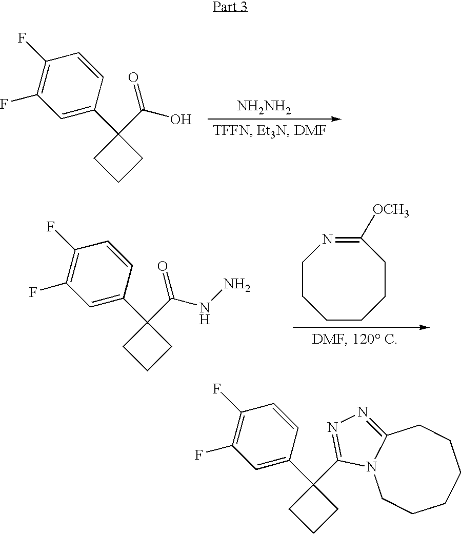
C1=CC(C2(C(O)=O)CCC2)=CC(F)=C1F.[NH2NH2].C1=CC(C2(C(NN)=O)CCC2)=CC(F)=C1F.C1CCCC([OCH3])=NCC1.C1=CC(C2(C3=NN=C4N3CCCCCC4)CCC2)=CC(F)=C1F
